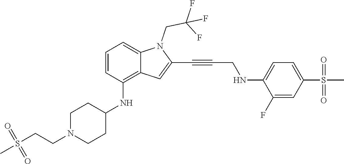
C(C#CC1=CC2=C(NC3CCN(CCS(C)(=O)=O)CC3)C=CC=C2N1CC(F)(F)F)NC1=CC=C(S(C)(=O)=O)C=C1F
